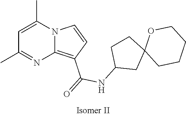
C1=C(C)N2C(=C(C(=O)NC3CC4(CC3)CCCCO4)C=C2)N=C1C
